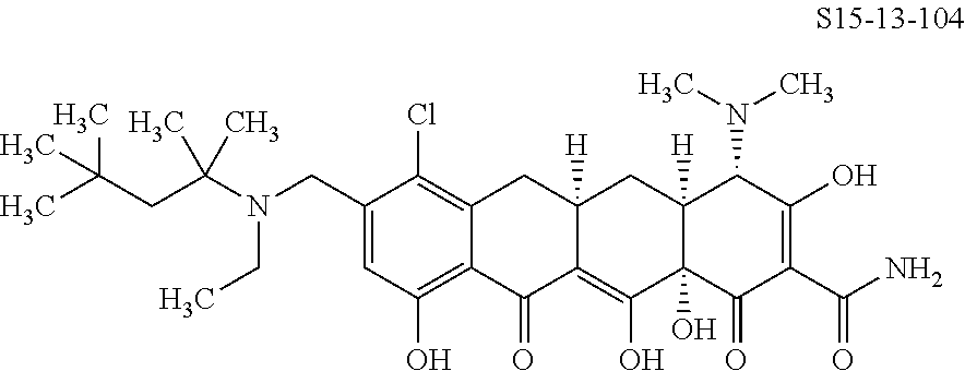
C12=C(Cl)C(CN(C(CC(C)(C)C)(C)C)CC)=CC(O)=C1C(=O)C1=C(O)C3(O)C([H])(CC1([H])C2)C(N(C)C)C(O)=C(C(N)=O)C3=O
